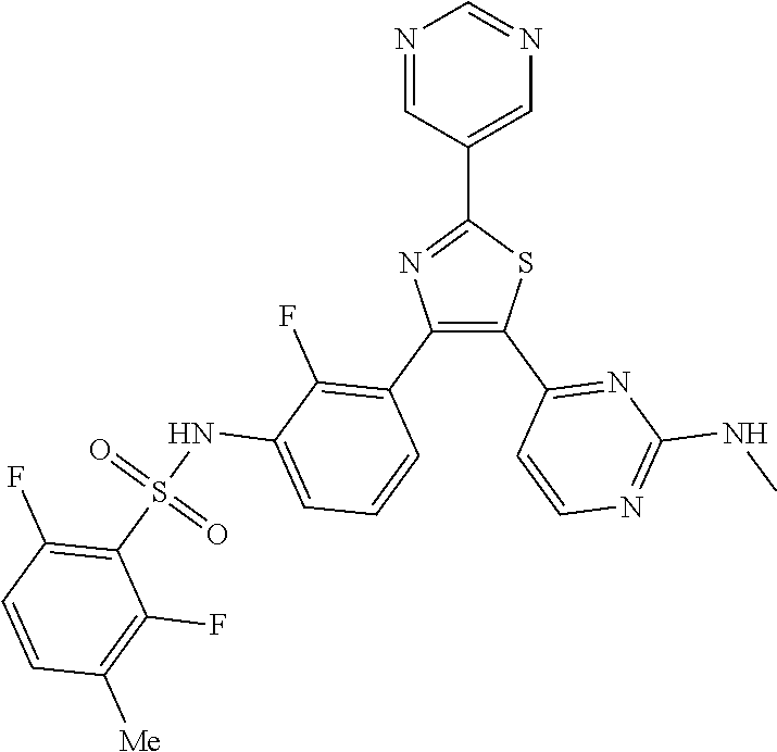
C1=C(C2=NC(C3=C(F)C(NS(C4=C(F)C=CC([Me])=C4F)(=O)=O)=CC=C3)=C(C3=NC(NC)=NC=C3)S2)C=NC=N1
